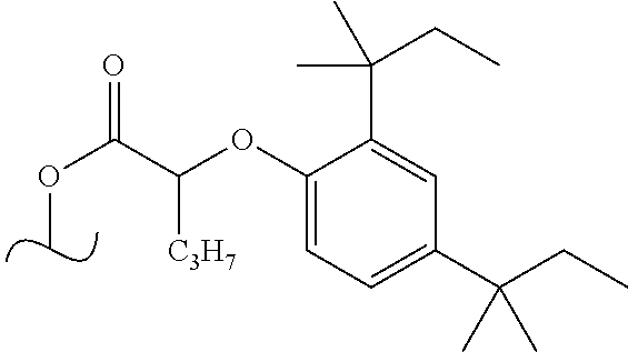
COC(=O)C(OC1=CC=C(C(CC)(C)C)C=C1C(CC)(C)C)[C3H7]
